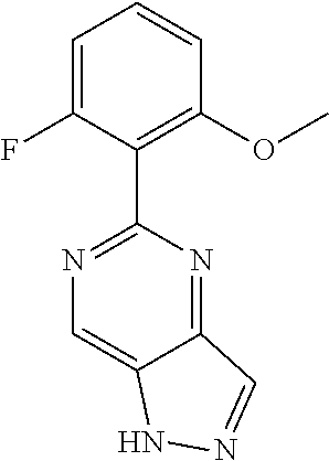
C1=C(F)C(C2=NC=C3C(=N2)C=NN3)=C(OC)C=C1
